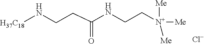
[N+]([Me])([Me])([Me])CCNC(CCN[H37C18])=O.[Cl-]
